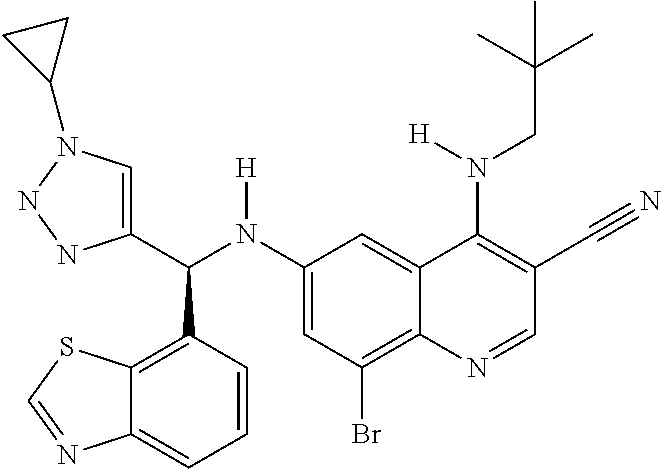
C1(N(C(C2=CN(C3CC3)NN2)C2=C3C(=CC=C2)N=CS3)[H])=CC(Br)=C2C(=C1)C(N(CC(C)(C)C)[H])=C(C#N)C=N2
